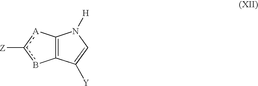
C12=C(C([Y])=CN1[H])bc([Z])[A]2
